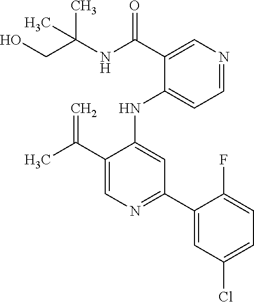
C1(NC2=CC(C3=CC(Cl)=CC=C3F)=NC=C2C(C)=C)=CC=NC=C1C(NC(CO)(C)C)=O
